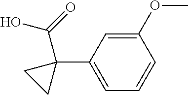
C1=C(C2(C(=O)O)CC2)C=C(OC)C=C1
